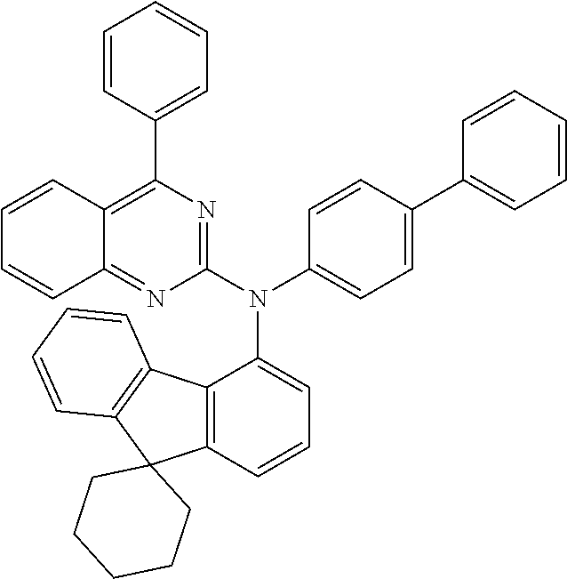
C12=C(C=CC=C1N(C1=CC=C(C3=CC=CC=C3)C=C1)C1=NC(C3=CC=CC=C3)=C3C(=N1)C=CC=C3)C1(C3=C2C=CC=C3)CCCCC1
